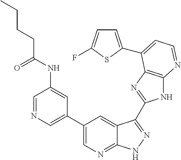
C1=NC=C(C2=CN=C3C(=C2)C(C2=NC4=C(N2)N=CC=C4C2=CC=C(F)S2)=NN3)C=C1NC(CCCC)=O
